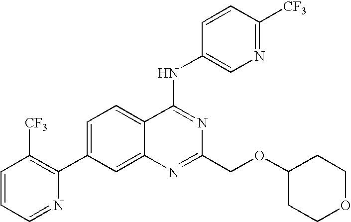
C1=CC=NC(C2=CC=C3C(=C2)N=C(COC2CCOCC2)N=C3NC2=CN=C([CF3])C=C2)=C1[CF3]
